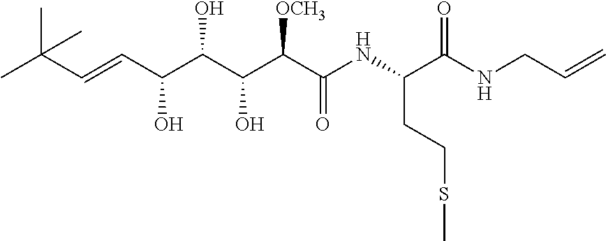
CC(C=CC(C(C(C(C(NC(C(NCC=C)=O)CCSC)=O)[OCH3])O)O)O)(C)C
